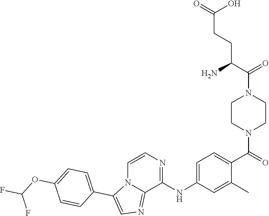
C1CN(C(=O)C2=CC=C(NC3=NC=CN4C3=NC=C4C3=CC=C(OC(F)F)C=C3)C=C2C)CCN1C(C(N)CCC(=O)O)=O
